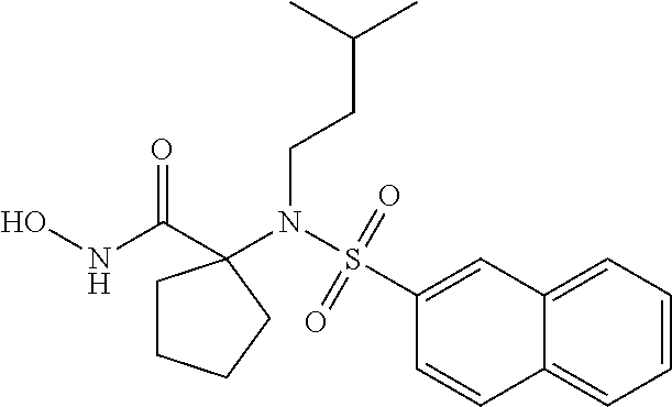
ONC(=O)C1(N(S(=O)(=O)C2=CC3=CC=CC=C3C=C2)CCC(C)C)CCCC1
